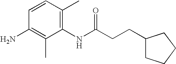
C1(N)=C(C)C(NC(CCC2CCCC2)=O)=C(C)C=C1
